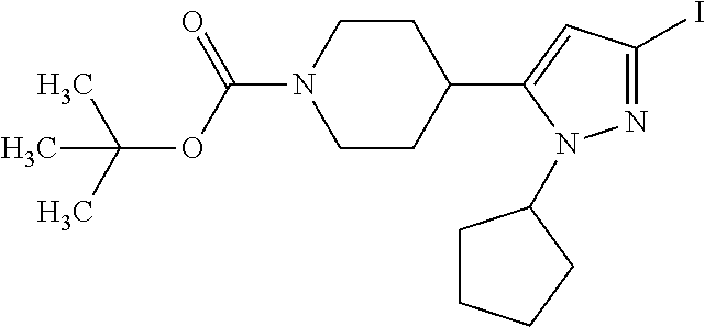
C1CC(C2=CC(I)=NN2C2CCCC2)CCN1C(OC(C)(C)C)=O
